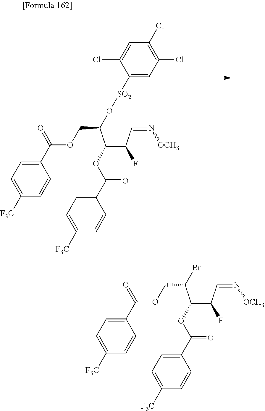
C1([SO2]OC(COC(C2=CC=C([F3C])C=C2)=O)C(C(C=N[OCH3])F)OC(C2=CC=C([F3C])C=C2)=O)=CC(Cl)=C(Cl)C=C1Cl.BrC(COC(C1=CC=C([F3C])C=C1)=O)C(C(C=N[OCH3])F)OC(C1=CC=C([F3C])C=C1)=O
